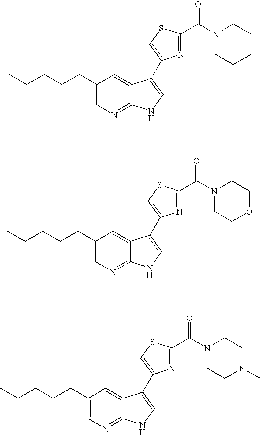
C1(CCCCC)=CN=C2C(=C1)C(C1=CSC(C(N3CCCCC3)=O)=N1)=CN2.C1(CCCCC)=CN=C2C(=C1)C(C1=CSC(C(N3CCOCC3)=O)=N1)=CN2.C1(CCCCC)=CN=C2C(=C1)C(C1=CSC(C(N3CCN(C)CC3)=O)=N1)=CN2
